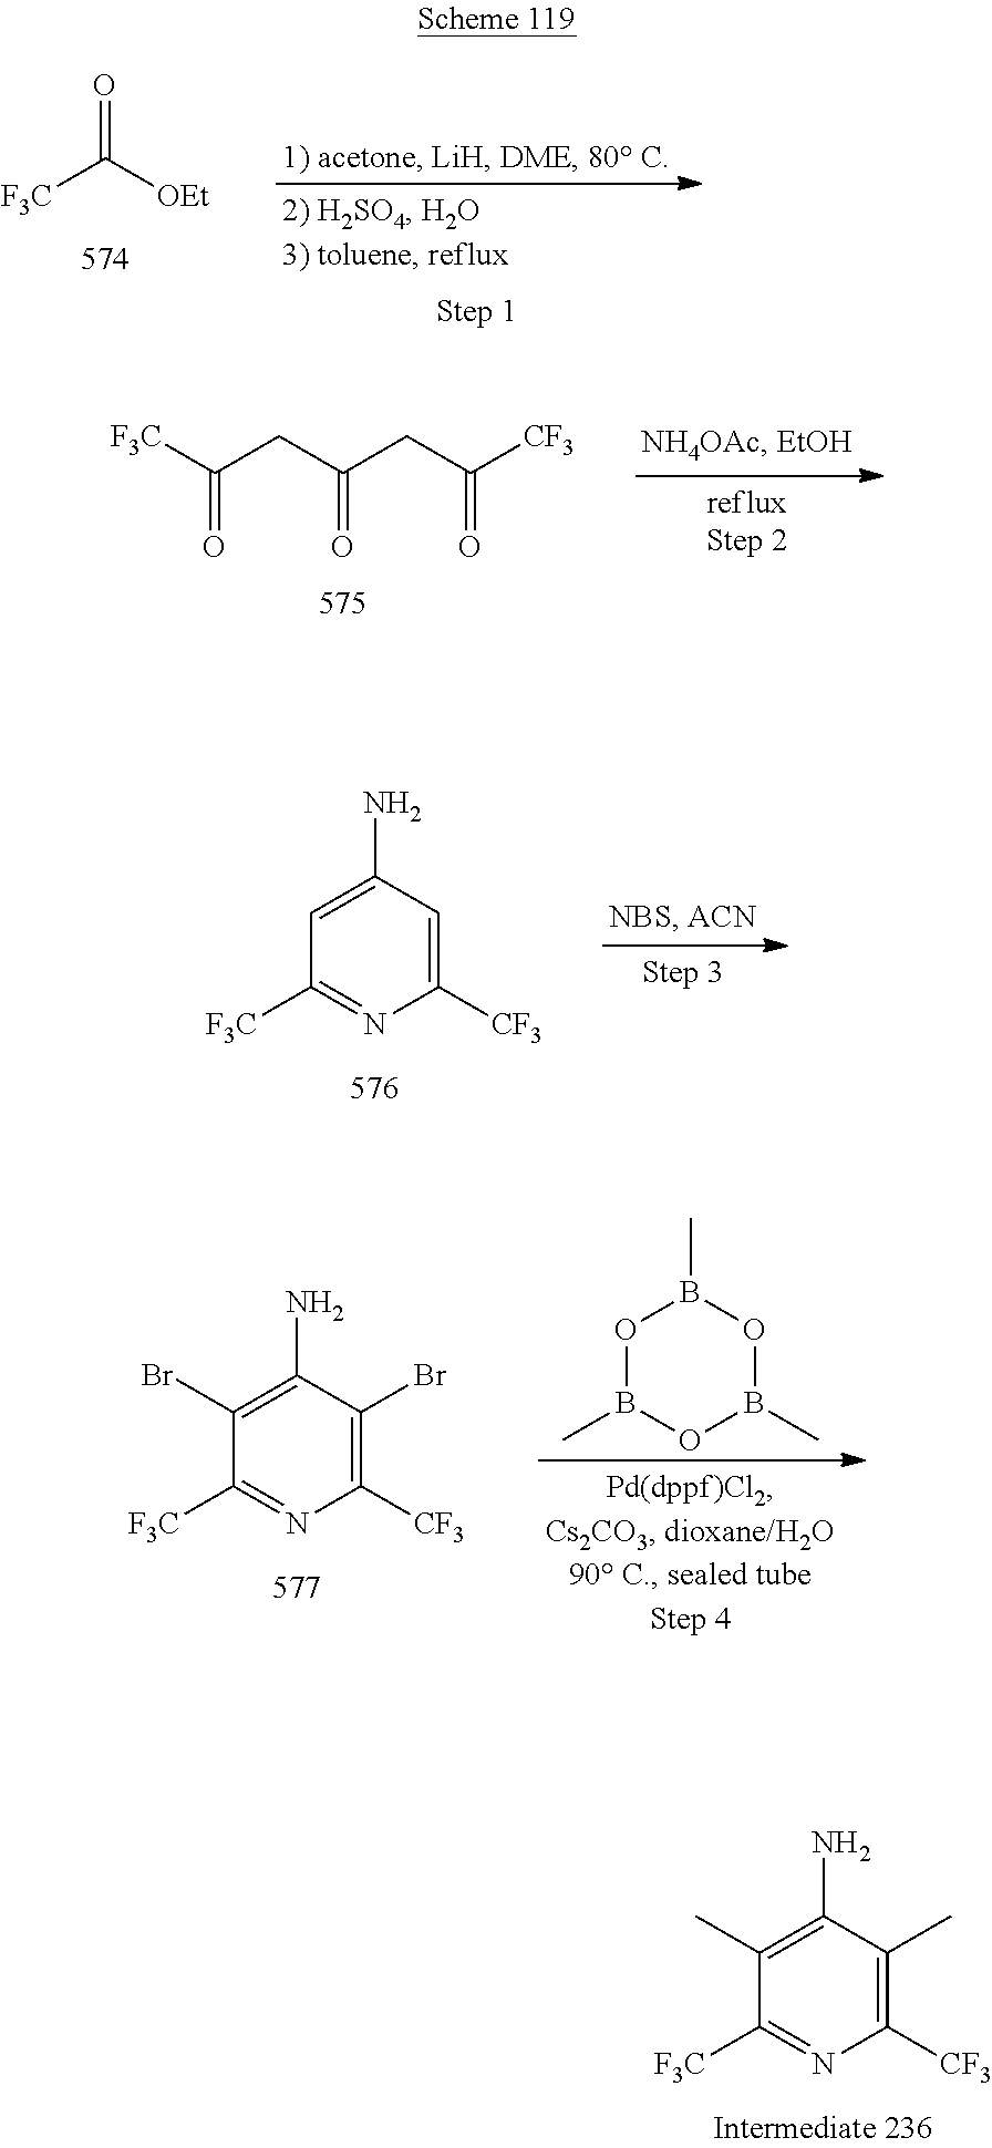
C1(C)=C(N)C(C)=C([CF3])N=C1[F3C].[F3C]C([OEt])=O.[F3C]C(CC(CC([CF3])=O)=O)=O.C1=C(N)C=C([CF3])N=C1[F3C].O1B(C)OB(C)OB1C.C1(Br)=C(N)C(Br)=C([CF3])N=C1[F3C]
